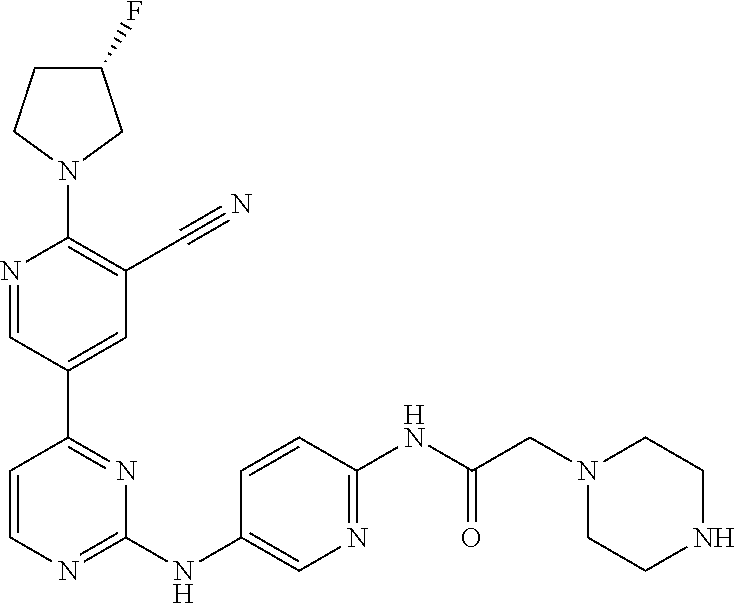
C1(F)CCN(C2=C(C#N)C=C(C3=NC(NC4=CN=C(NC(CN5CCNCC5)=O)C=C4)=NC=C3)C=N2)C1
